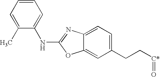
C1(C)=CC=CC=C1NC1=NC2=CC=C(CC[C*]=O)C=C2O1
